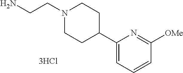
C1(C2CCN(CCN)CC2)=CC=CC([OMe])=N1
